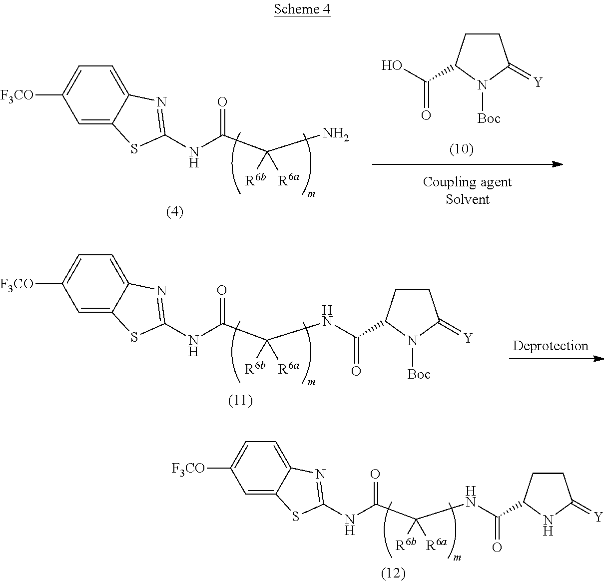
C1=C2C(=CC=C1[F3CO])N=C(NC(C(N)([R6a])[R6b])=O)S2.C1CC(C(O)=O)N([Boc])C1=[Y].C1=C2C(=CC=C1[F3CO])N=C(NC(C(NC(=O)C1CCC(=[Y])N1)([R6a])[R6b])=O)S2.C1=C2C(=CC=C1[F3CO])N=C(NC(C(NC(=O)C1CCC(=[Y])N1[Boc])([R6a])[R6b])=O)S2
